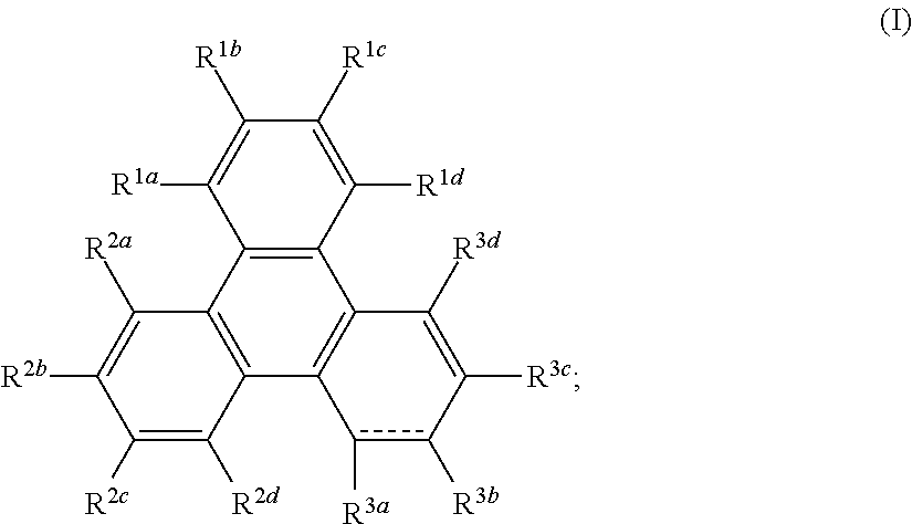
C12=C(C3=C(C4=C1C([R3d])=C([R3c])c([R3b])c4[R3a])C([R2d])=C([R2c])C([R2b])=C3[R2a])C([R1a])=C([R1b])C([R1c])=C2[R1d]
